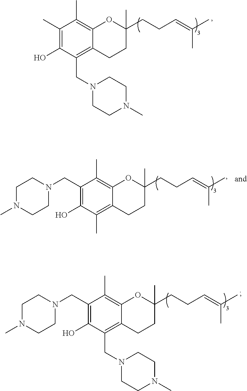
C1(C)=C(O)C(CN2CCN(C)CC2)=C2C(=C1C)OC(CCC=C(C)C)(C)CC2.C1(CN2CCN(C)CC2)=C(O)C(C)=C2C(=C1C)OC(CCC=C(C)C)(C)CC2.C1(CN2CCN(C)CC2)=C(O)C(CN2CCN(C)CC2)=C2C(=C1C)OC(CCC=C(C)C)(C)CC2
